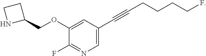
C1=C(C#CCCCCF)C=C(OCC2CCN2)C(F)=N1
